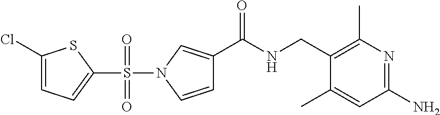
C1(N)=NC(C)=C(CNC(C2=CN(S(=O)(=O)C3=CC=C(Cl)S3)C=C2)=O)C(C)=C1
